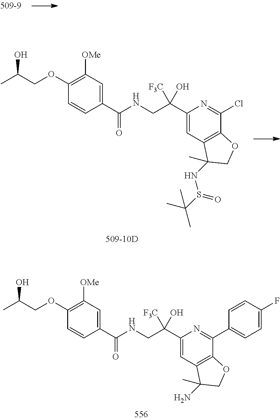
C1(C(NCC(C2=CC3=C(C(C4=CC=C(F)C=C4)=N2)OCC3(N)C)([F3C])O)=O)=CC([OMe])=C(OCC(C)O)C=C1.C1(C(NCC(C2=CC3=C(C(Cl)=N2)OCC3(NS(C(C)(C)C)=O)C)([F3C])O)=O)=CC([OMe])=C(OCC(C)O)C=C1
